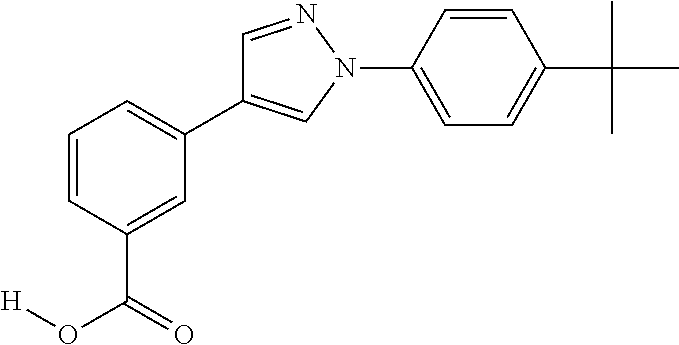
C1=CC=C(C2=CN(C3=CC=C(C(C)(C)C)C=C3)N=C2)C=C1C(O[H])=O
